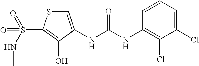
C1=C(NC(NC2=C(Cl)C(Cl)=CC=C2)=O)C(O)=C(S(NC)(=O)=O)S1
